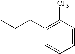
C1(CCC)=C([CF3])C=CC=C1
